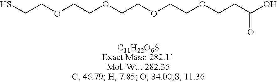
SCCOCCOCCOCCOCCC(O)=O
